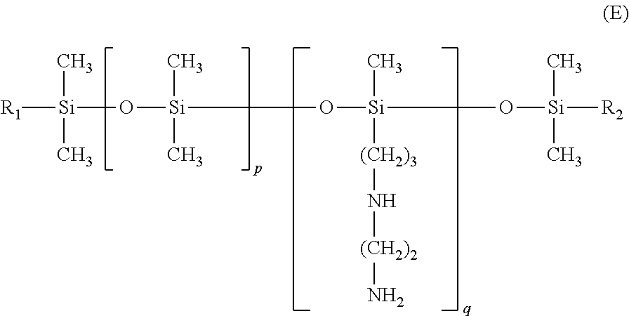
O([Si](C)(C)O[Si](C)([(CH2)3]N[(CH2)2]N)O[Si](C)([R2])C)[Si]([R1])(C)C
